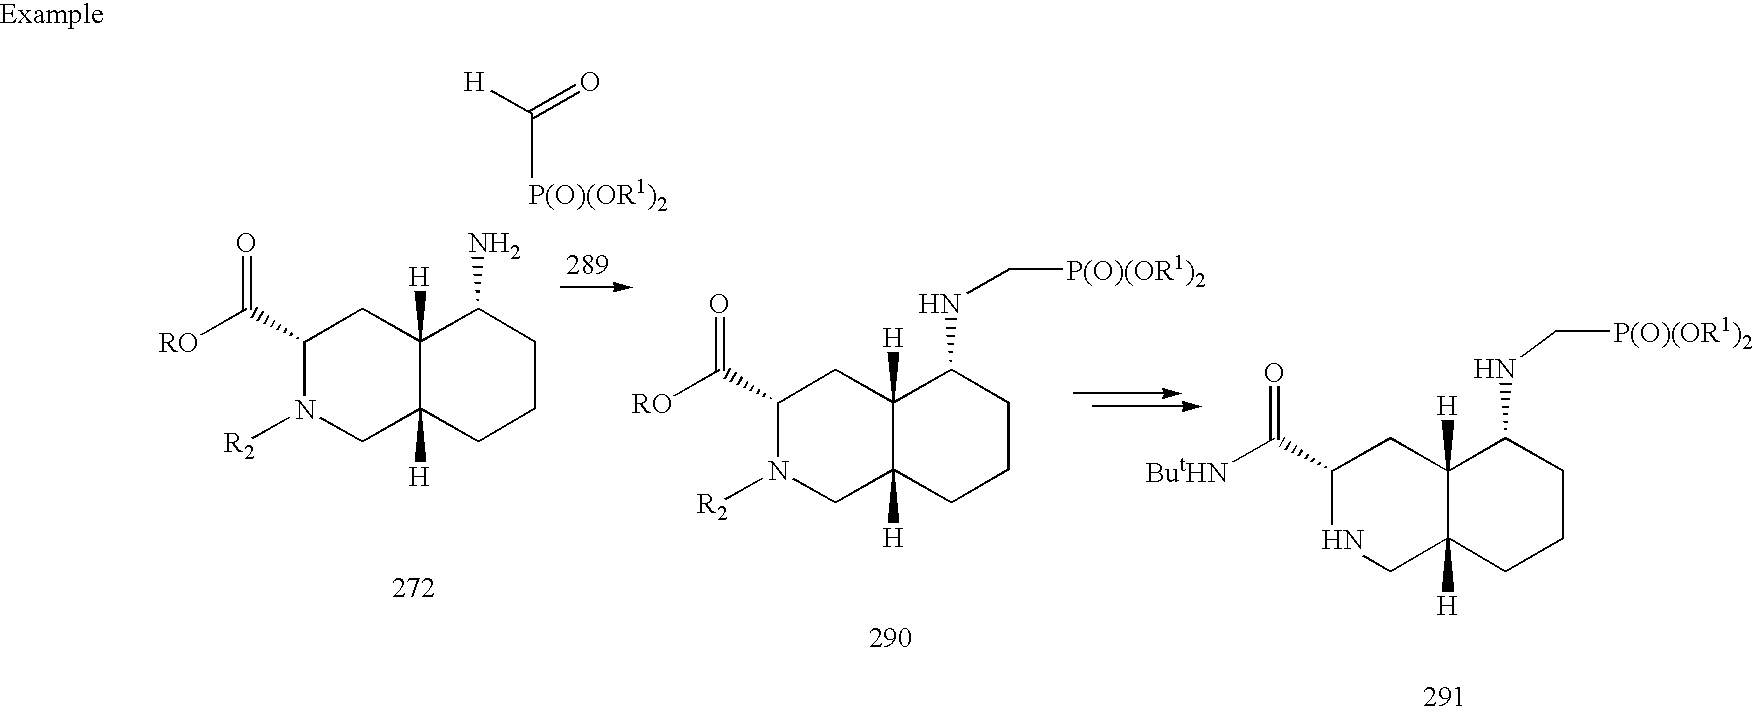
[RO]C(C1N([R2])CC2([H])C([H])(C1)C(N)CCC2)=O.C(C)([H])=O.[RO]C(C1N([R2])CC2([H])C([H])(C1)C(NC[P(O)(OR1)2])CCC2)=O.[ButHN]C(C1NCC2([H])C([H])(C1)C(NC[P(O)(OR1)2])CCC2)=O
